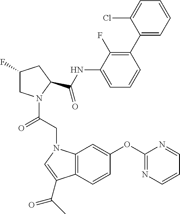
C1(F)CN(C(CN2C3=C(C=CC(OC4=NC=CC=N4)=C3)C(C(C)=O)=C2)=O)C(C(NC2=CC=CC(C3=CC=CC=C3Cl)=C2F)=O)C1
